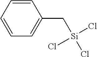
C1=CC=CC=C1C[Si](Cl)(Cl)Cl
